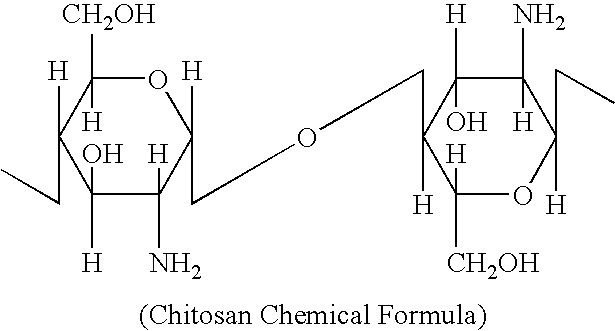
C1(O)([H])C([H])(N)C([H])(COCC2([H])C([H])([CH2OH])OC(CC)([H])C([H])(N)C2(O)[H])OC([H])([CH2OH])C1([H])CC
